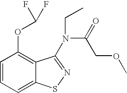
C1=CC=C2C(=C1OC(F)F)C(N(CC)C(=O)COC)=NS2
